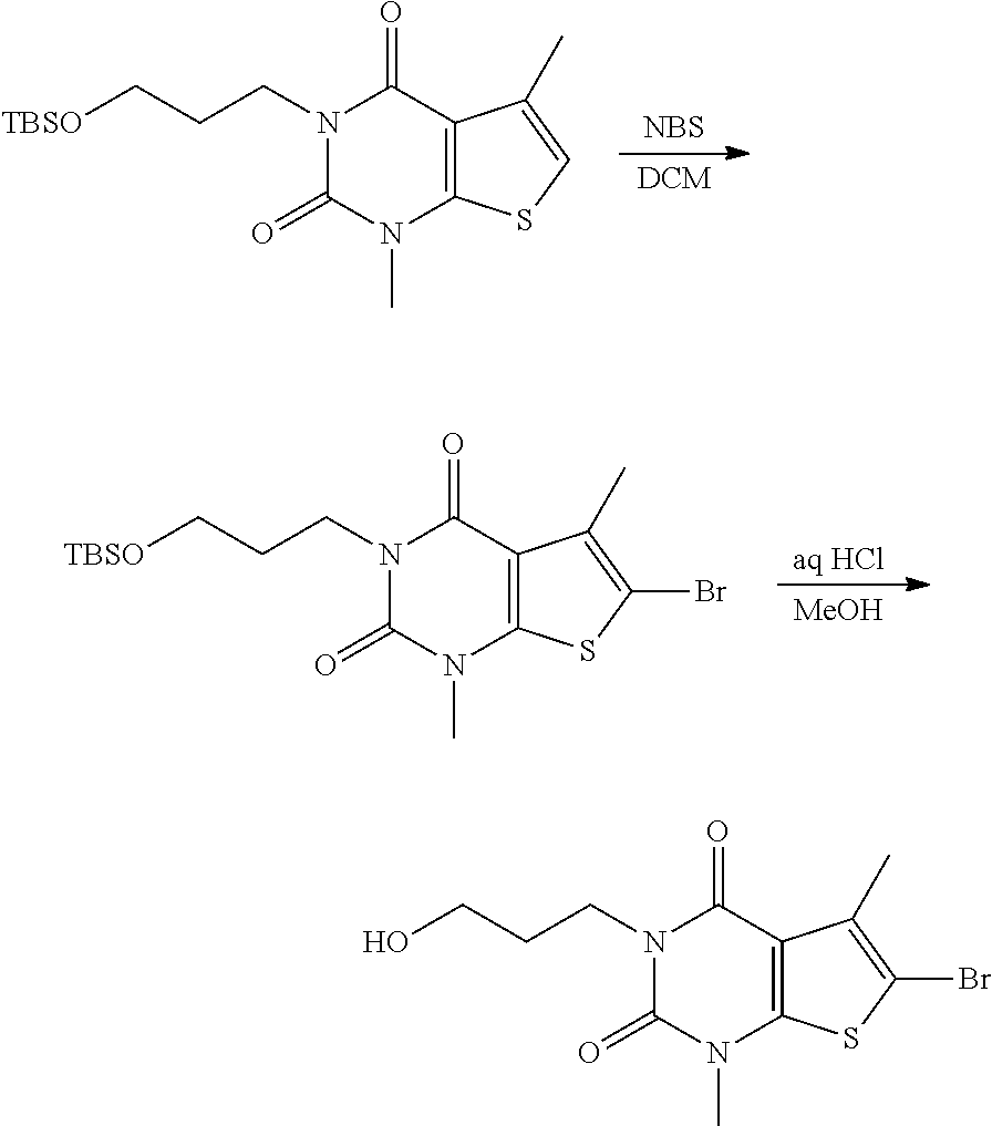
N1(CCCO)C(=O)N(C)C2=C(C1=O)C(C)=C(Br)S2.N1(CCC[TBSO])C(=O)N(C)C2=C(C1=O)C(C)=CS2.[NBS].N1(CCC[TBSO])C(=O)N(C)C2=C(C1=O)C(C)=C(Br)S2.[aq HCl].[MeOH]
